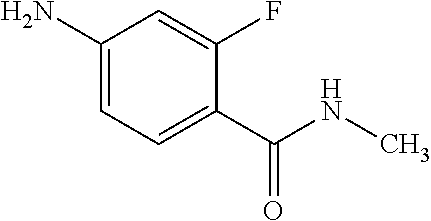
C1(N)=CC=C(C(NC)=O)C(F)=C1
